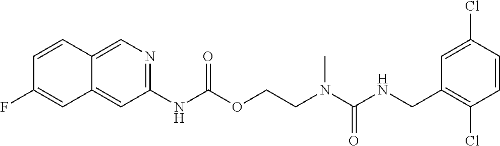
C1(Cl)=CC(CNC(N(CCOC(NC2=NC=C3C(=C2)C=C(F)C=C3)=O)C)=O)=C(Cl)C=C1
